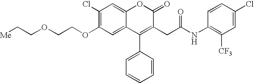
O(C1=C(Cl)C=C2C(=C1)C(C1=CC=CC=C1)=C(CC(=O)NC1=C([CF3])C=C(Cl)C=C1)C(=O)O2)CCOCC[Me]
